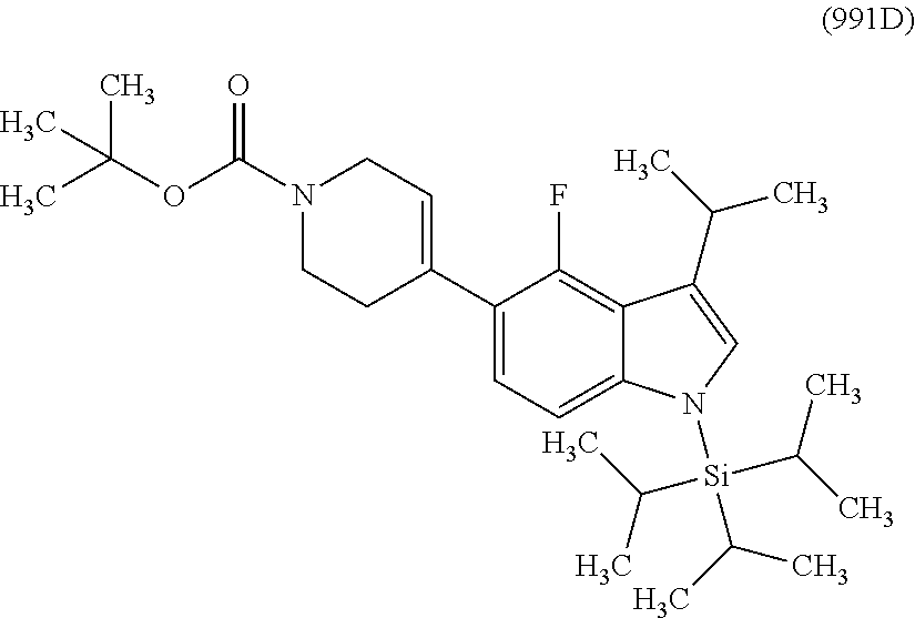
N1(C(OC(C)(C)C)=O)CCC(C2=CC=C3C(=C2F)C(C(C)C)=CN3[Si](C(C)C)(C(C)C)C(C)C)=CC1
